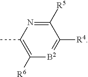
C1([R5])=NC(C)=C([R6])[B2]=C1[R4]
